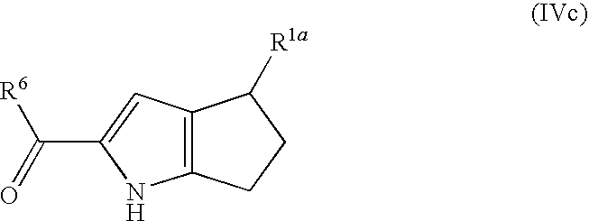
C12=C(C=C(C(=O)[R6])N1)C([R1a])CC2
